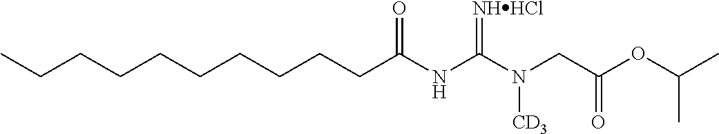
CCCCCCCCCCC(NC(N(CC(OC(C)C)=O)[CD3])=[NHHCl])=O
